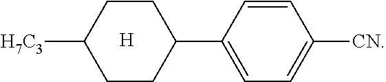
C1=CC(C2CCC([H7C3])CC2)=CC=C1[CN].[H]
